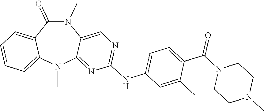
N1(C)C(=O)C2=CC=CC=C2N(C)C2=NC(NC3=CC=C(C(=O)N4CCN(C)CC4)C(C)=C3)=NC=C12
